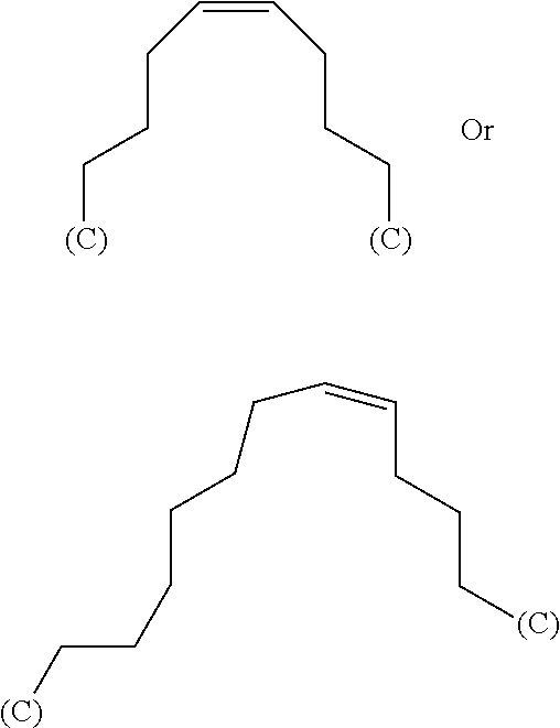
[(C)]CCCC=CCCC[(C)].[Or].[(C)]CCCCCCC=CCCC[(C)]
